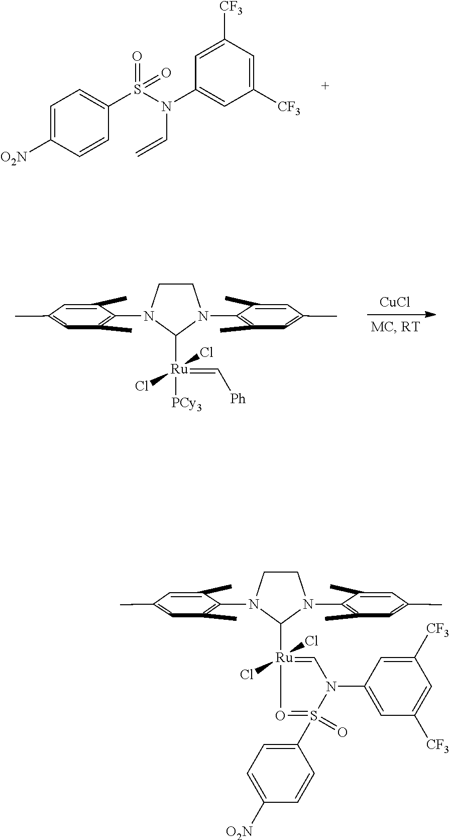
C1CN(C2=C(C)C=C(C)C=C2C)C([Ru](Cl)(Cl)(=C[Ph])[PCy3])N1C1=C(C)C=C(C)C=C1C.[CuCl].C1=C([CF3])C=C([CF3])C=C1N(S(C1=CC=C([O2N])C=C1)(=O)=O)C=C.C1CN(C2=C(C)C=C(C)C=C2C)C([Ru]2(Cl)(Cl)=CN(C3=CC([CF3])=CC([CF3])=C3)S(C3=CC=C([O2N])C=C3)(=O)=O2)N1C1=C(C)C=C(C)C=C1C
